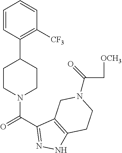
C1=CC(C2CCN(C(=O)C3=NNC4=C3CN(C(=O)C[OCH3])CC4)CC2)=C([CF3])C=C1
